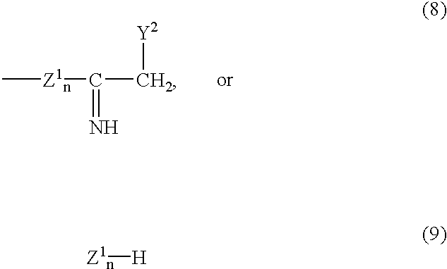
C[Z1n]C(C[Y2])=N.[Z1n][H]
